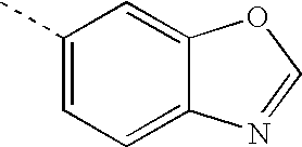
C1(C)=CC=C2C(=C1)OC=N2
